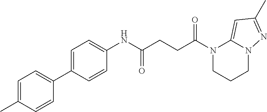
C1(NC(CCC(N2CCCN3C2=CC(C)=N3)=O)=O)=CC=C(C2=CC=C(C)C=C2)C=C1
